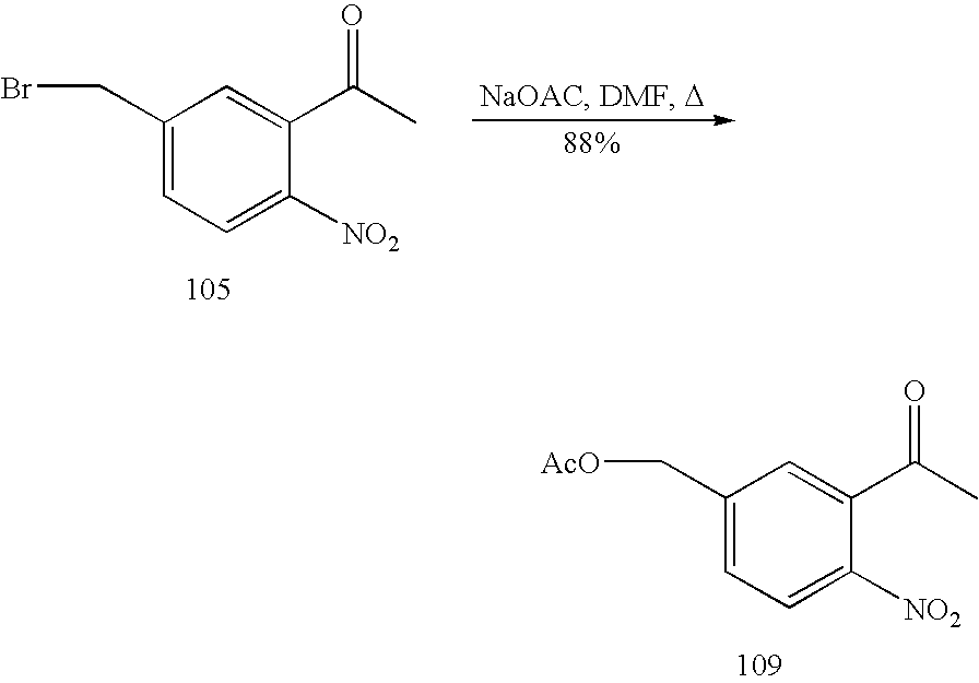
C1(CBr)=CC=C([NO2])C(C(C)=O)=C1.C1(C[AcO])=CC=C([NO2])C(C(C)=O)=C1
